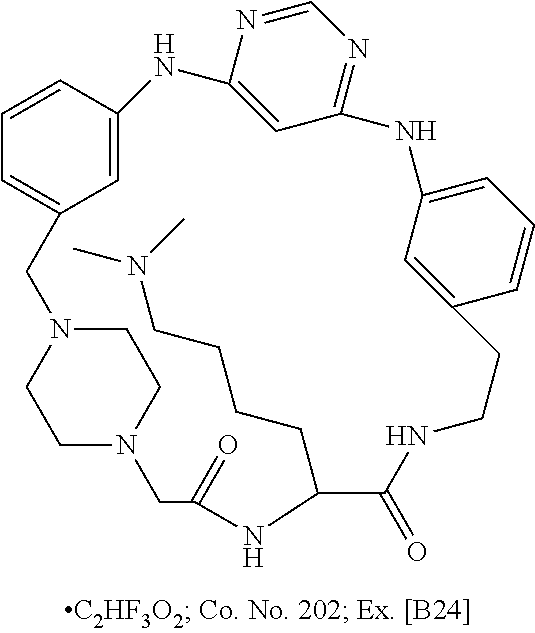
C1N2CCN(C1)CC1=CC=CC(=C1)NC1=CC(=NC=N1)NC1=CC=CC(=C1)CCNC(=O)C(CCCCN(C)C)NC(=O)C2
